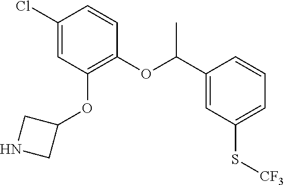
C1(Cl)=CC(OC2CNC2)=C(OC(C2=CC(S[CF3])=CC=C2)C)C=C1
